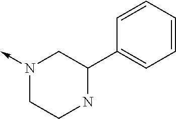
N1(->C)CCNC(C2=CC=CC=C2)C1
